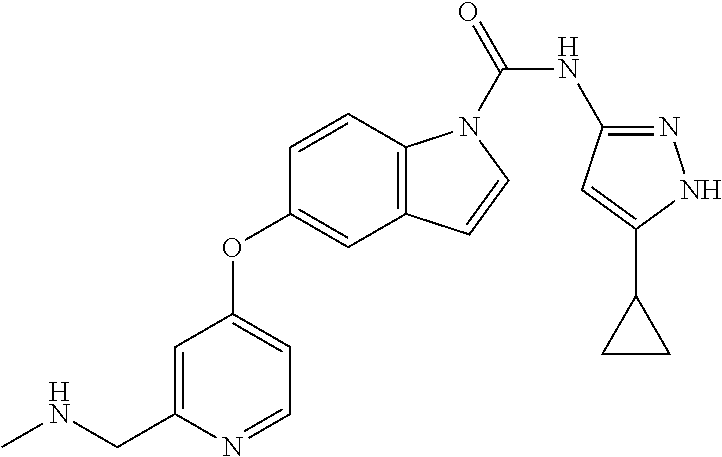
C1=CC2=C(C=C1OC1=CC=NC(CNC)=C1)C=CN2C(NC1=NNC(C2CC2)=C1)=O
